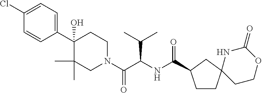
C1(C2(O)C(C)(C)CN(C(C(NC(=O)C3CCC4(NC(=O)OCC4)C3)C(C)C)=O)CC2)=CC=C(Cl)C=C1
